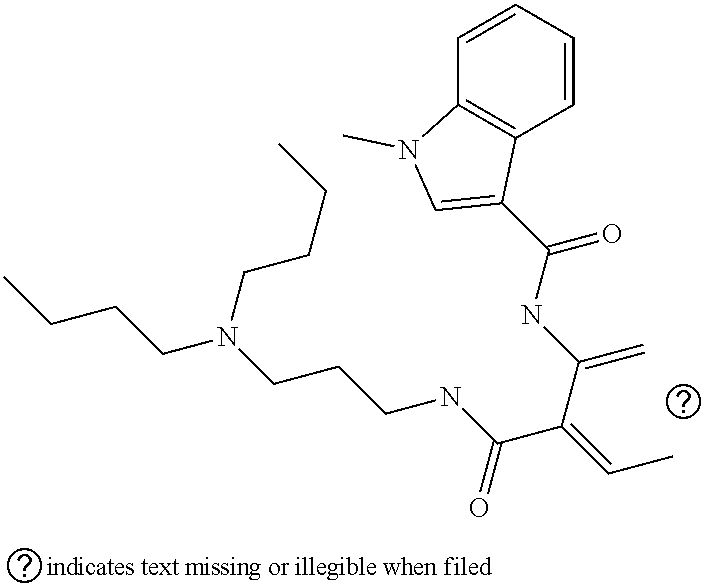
C1=CC2=C(C=C1)C(C(NC(C(=CC)C(NCCCN(CCCC)CCCC)=O)=C)=O)=CN2C
